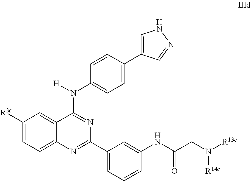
C1(N([H])C2=NC(C3=CC=CC(NC(CN([R13c])[R14c])=O)=C3)=NC3=CC=C([R3c])C=C23)=CC=C(C2=CNN=C2)C=C1
